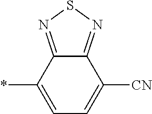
C12=NSN=C1C(*)=CC=C2[CN]
